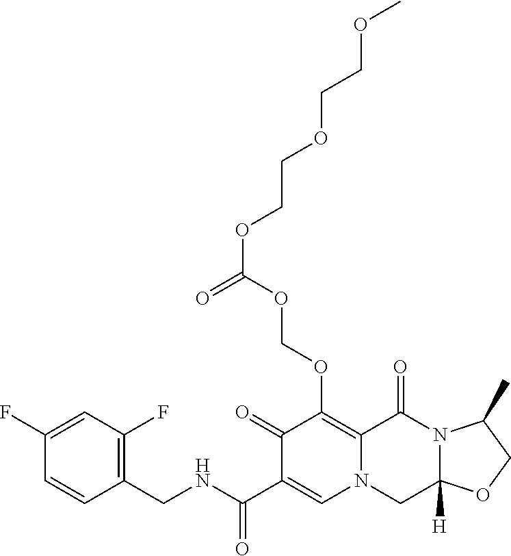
C1(CNC(=O)C2=CN3C(=C(OCOC(OCCOCCOC)=O)C2=O)C(=O)N2C([H])(C3)OCC2C)=C(F)C=C(F)C=C1
